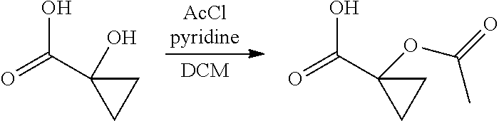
O=C(C1(O)CC1)O.[AcClpyridine].[DCM].O=C(C1(OC(=O)C)CC1)O
